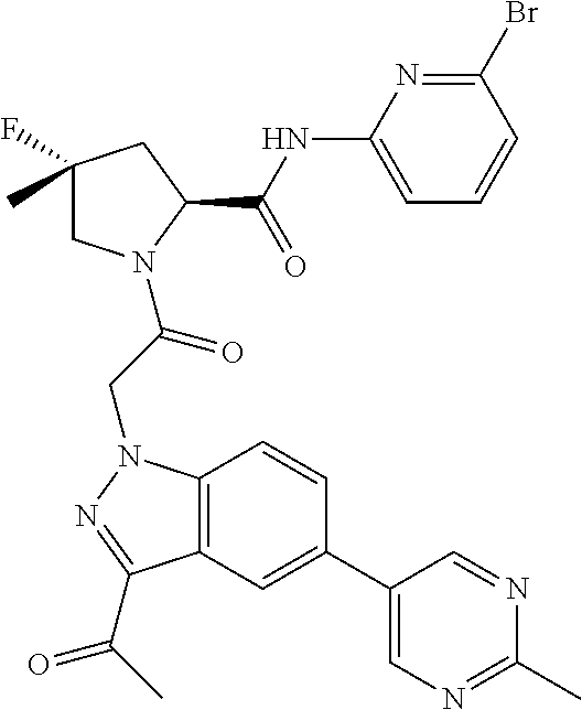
BrC1=NC(NC(C2CC(C)(F)CN2C(CN2C3=C(C(C(C)=O)=N2)C=C(C2=CN=C(C)N=C2)C=C3)=O)=O)=CC=C1
